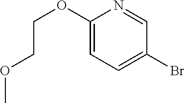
C1=C(OCCOC)N=CC(Br)=C1
